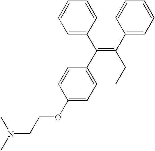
C(=C(C1=CC=CC=C1)CC)(C1=CC=C(OCCN(C)C)C=C1)C1=CC=CC=C1
